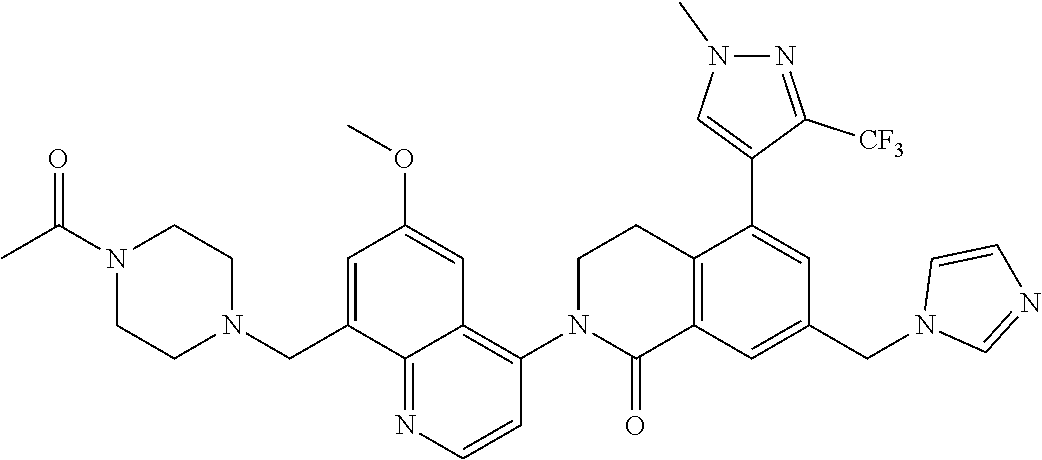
C12=C(C=C(CN3C=NC=C3)C=C1C1=CN(C)N=C1[CF3])C(=O)N(C1=C3C(=NC=C1)C(CN1CCN(C(C)=O)CC1)=CC(OC)=C3)CC2
